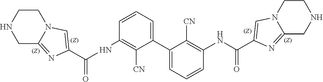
C1C2=NC(C(=O)NC3=C([CN])C(C4=CC=CC(NC(=O)C5=CN6C(=N5)CNCC6)=C4[CN])=CC=C3)=CN2CCN1
